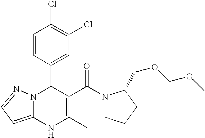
C1(C2N3C(=CC=N3)NC(C)=C2C(=O)N2CCCC2COCOC)=CC(Cl)=C(Cl)C=C1
